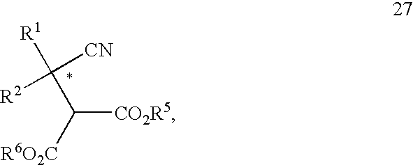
[CO2R5]C([R6O2C])C([CN])([R2])[R1]
